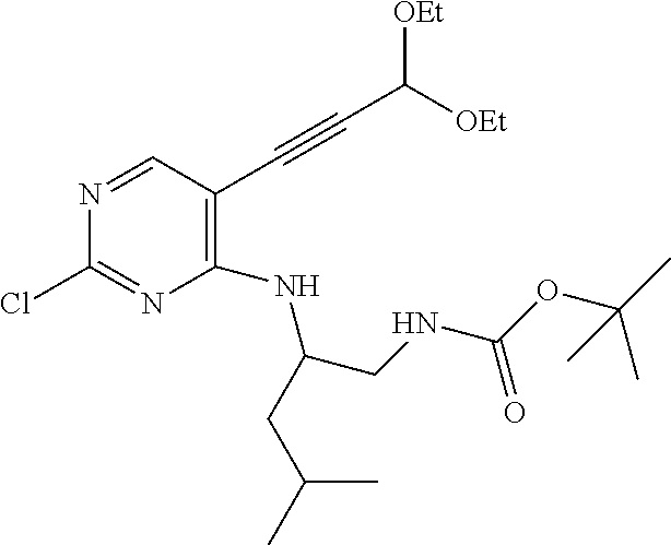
C1(C#CC([OEt])[OEt])=C(NC(CNC(=O)OC(C)(C)C)CC(C)C)N=C(Cl)N=C1
